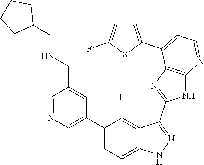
C1=NC=C(C2=CC=C3C(=C2F)C(C2=NC4=C(N2)N=CC=C4C2=CC=C(F)S2)=NN3)C=C1CNCC1CCCC1
